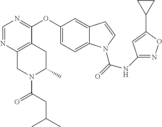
O(C1=CC=C2C(=C1)C=CN2C(=O)NC1=NOC(C2CC2)=C1)C1=NC=NC2=C1CC(C)N(C(=O)CC(C)C)C2
